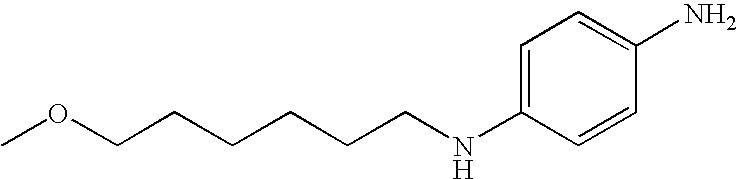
C1=C(NCCCCCCOC)C=CC(N)=C1
